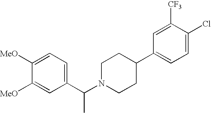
C1(C(N2CCC(C3=CC=C(Cl)C([CF3])=C3)CC2)C)=CC=C([MeO])C([MeO])=C1
